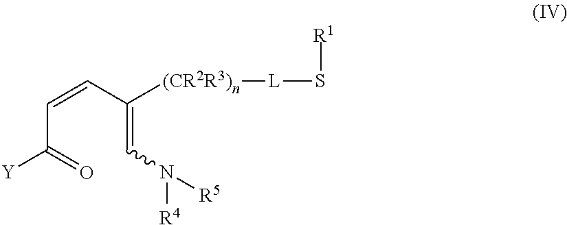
C(=CN([R4])[R5])(C=CC(=O)[Y])[(CR2R3)n][L]S[R1]
